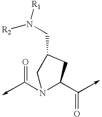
C(N1C(C=O)CC(CN([R2])[R1])C1)=O
